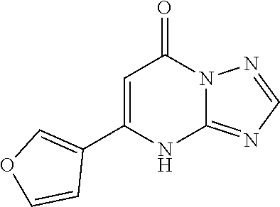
C12=NC=NN1C(=O)C=C(C1=COC=C1)N2
